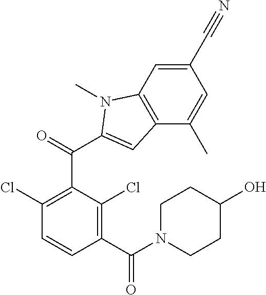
N1(C)C(C(C2=C(Cl)C=CC(C(N3CCC(O)CC3)=O)=C2Cl)=O)=CC2=C1C=C(C#N)C=C2C
